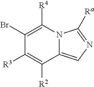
C1(Br)=C([R4])N2C(=CN=C2[Ra])C([R2])=C1[R3]
